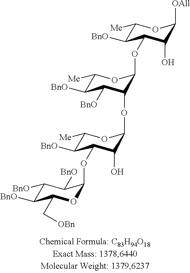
C1([BnO])C([BnO])C(C[OBn])OC(OC2C([BnO])C([Me])OC(OC3C([BnO])C([BnO])C([Me])OC3OC3C([BnO])C([Me])OC([OAll])C3O)C2O)C1[BnO]
